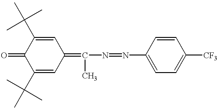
C1(C(C)(C)C)=CC(=C(N=NC2=CC=C([CF3])C=C2)C)C=C(C(C)(C)C)C1=O
